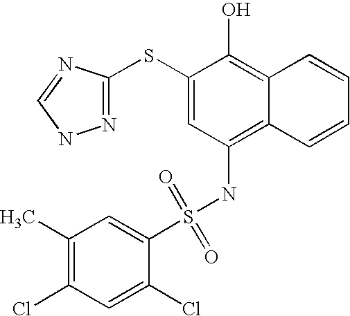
C1(C)=C(Cl)C=C(Cl)C(S(NC2=C3C(=C(O)C(SC4=NNC=N4)=C2)C=CC=C3)(=O)=O)=C1
